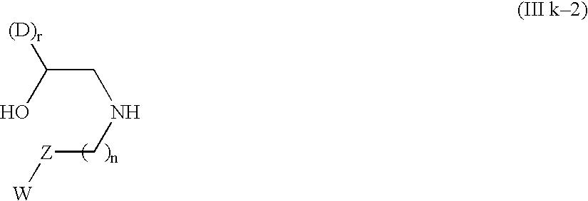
OC(CNC[Z][W])[(D)r]
